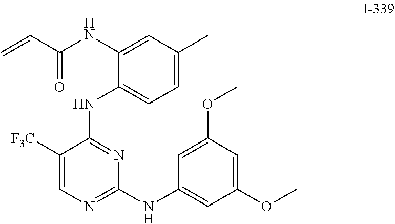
C1(NC(C=C)=O)=CC(C)=CC=C1NC1=NC(NC2=CC(OC)=CC(OC)=C2)=NC=C1[F3C]
